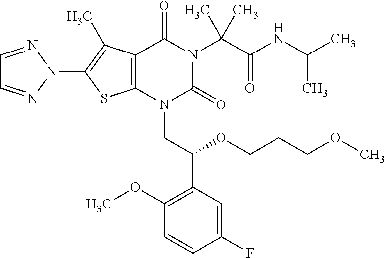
C12=C(C(C)=C(N3N=CC=N3)S1)C(=O)N(C(C(=O)NC(C)C)(C)C)C(=O)N2CC(C1=C(OC)C=CC(F)=C1)OCCCOC
